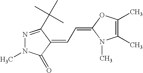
N1=C(C(C)(C)C)C(=CC=C2N(C)C(C)=C(C)O2)C(=O)N1C
